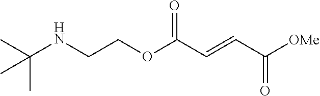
C(NCCOC(C=CC([OMe])=O)=O)(C)(C)C
